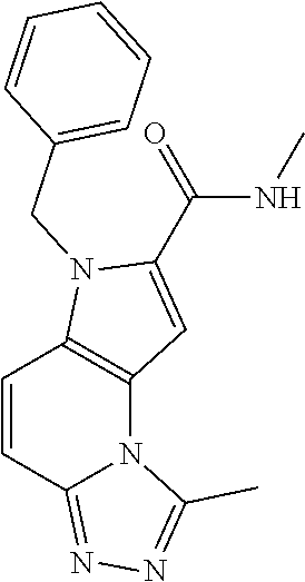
C1=CC2=NN=C(C)N2C2=C1N(CC1=CC=CC=C1)C(C(=O)NC)=C2
